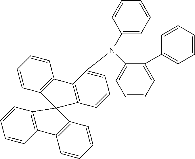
C1(N(C2=CC=CC3=C2C2=C(C=CC=C2)C32C3=C(C=CC=C3)C3=C2C=CC=C3)C2=CC=CC=C2)=CC=CC=C1C1=CC=CC=C1
